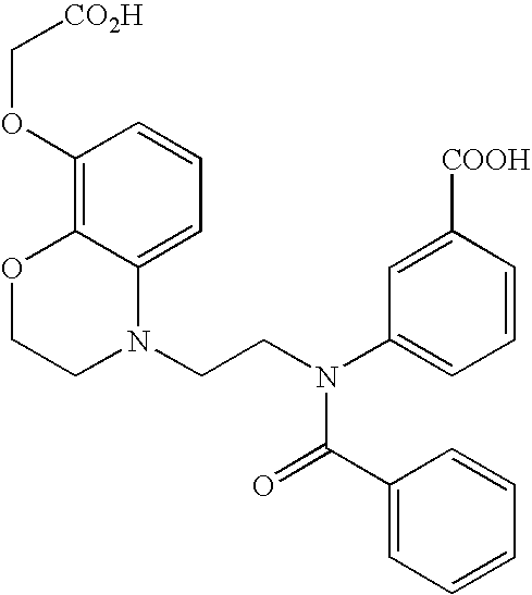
C1=C2C(=C(OC[CO2H])C=C1)OCCN2CCN(C1=CC=CC([COOH])=C1)C(=O)C1=CC=CC=C1
